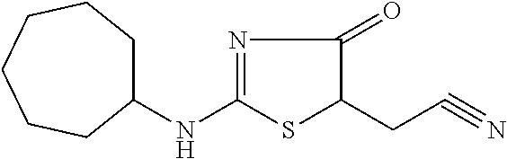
N1=C(NC2CCCCCC2)SC(CC#N)C1=O
